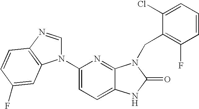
C12=CC=C(N3C=NC4=C3C=C(F)C=C4)N=C1N(CC1=C(F)C=CC=C1Cl)C(=O)N2
